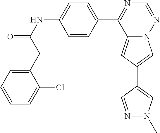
C12=CC(C3=CN(C)N=C3)=CN1N=CN=C2C1=CC=C(NC(=O)CC2=CC=CC=C2Cl)C=C1
